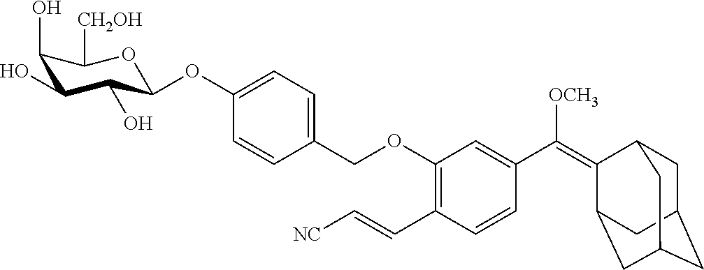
C1(OC2C(O)C(O)C(O)C([CH2OH])O2)=CC=C(COC2=C(C=C[NC])C=CC(C([OCH3])=C3C4CC5CC(CC3C5)C4)=C2)C=C1
